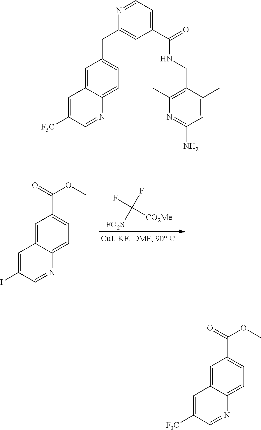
FC([CO2Me])(F)[FO2S].C1=C(I)C=NC2=CC=C(C(OC)=O)C=C12.C1(C)=C(CNC(C2=CC=NC(CC3=CC=C4N=CC([F3C])=CC4=C3)=C2)=O)C(C)=CC(N)=N1.C1=C([F3C])C=NC2=CC=C(C(OC)=O)C=C12
